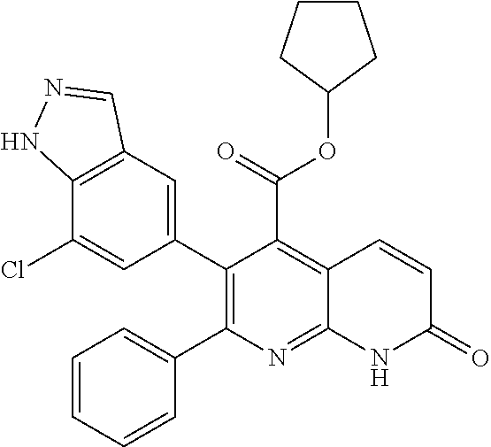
C12=C(C=C(C3=C(C4=CC=CC=C4)N=C4C(=C3C(OC3CCCC3)=O)C=CC(=O)N4)C=C1Cl)C=NN2
